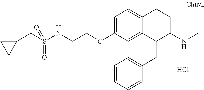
C1=C(OCCNS(CC2CC2)(=O)=O)C=C2C(=C1)CCC(NC)C2CC1=CC=CC=C1.Cl
